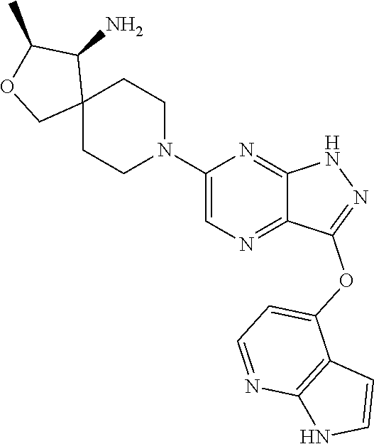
C12(CCN(C3=CN=C4C(=N3)NN=C4OC3=CC=NC4=C3C=CN4)CC1)C(N)C(C)OC2
